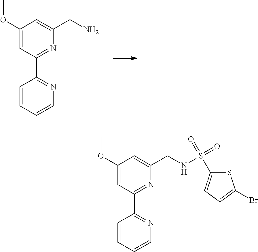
C1(OC)=CC(C2=NC=CC=C2)=NC(CN)=C1.C1(OC)=CC(C2=NC=CC=C2)=NC(CNS(=O)(=O)C2=CC=C(Br)S2)=C1
